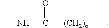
CNC(=O)[(CH2)n]C
